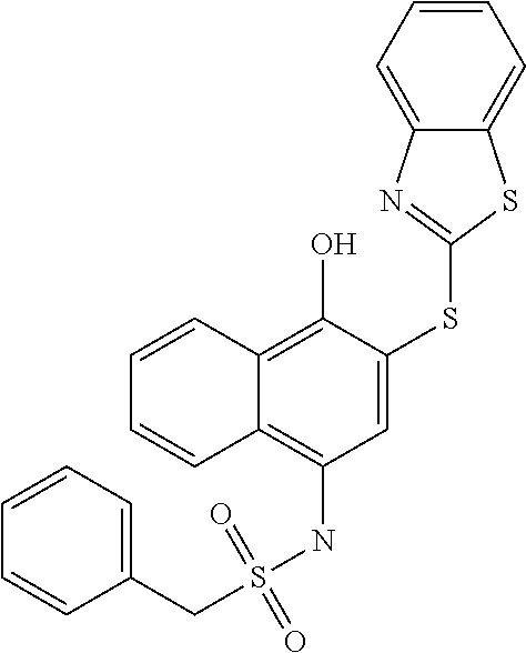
C1=CC2=C(O)C(SC3=NC4=CC=CC=C4S3)=CC(NS(=O)(=O)CC3=CC=CC=C3)=C2C=C1
